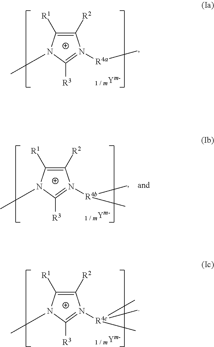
C1([R1])=C([R2])N([R4a]C)=C([R3])N1C.C1([R1])=C([R2])N([R4c](C)(C)C)=C([R3])N1C.C1([R1])=C([R2])N([R4b](C)C)=C([R3])N1C
